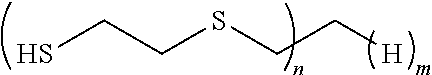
SCCSCC[H]
